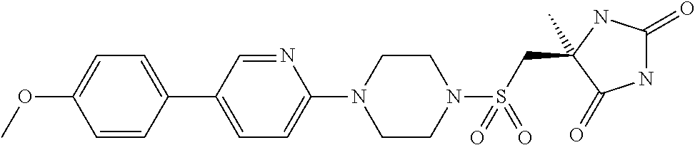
CC1(CS(N2CCN(C3=CC=C(C4=CC=C(OC)C=C4)C=N3)CC2)(=O)=O)NC(=O)NC1=O
